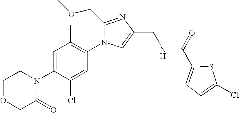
C1OCC(=O)N(C2=CC(C)=C(N3C(COC)=NC(CNC(C4=CC=C(Cl)S4)=O)=C3)C=C2Cl)C1
